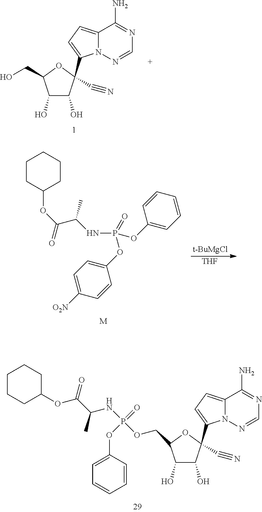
C1(O)C(O)C(C#N)(C2=CC=C3N2N=CN=C3N)OC1CO.C1(O)C(O)C(C#N)(C2=CC=C3N2N=CN=C3N)OC1COP(=O)(OC1=CC=CC=C1)NC(C(OC1CCCCC1)=O)C.[THF].[t-BuMgCl].[M].N(P(OC1=CC=CC=C1)(OC1=CC=C([O2N])C=C1)=O)C(C(OC1CCCCC1)=O)C
